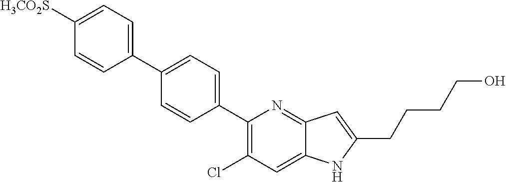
C1(C2=CC=C(C3=C(Cl)C=C4C(=N3)C=C(CCCCO)N4)C=C2)=CC=C([SO2CH3])C=C1
